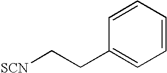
C1(CC[SCN])=CC=CC=C1
